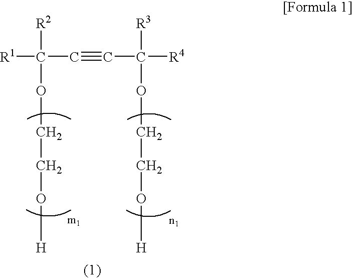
[R1]C(C#CC([R3])(OCCO[H])[R4])([R2])OCCO[H]
